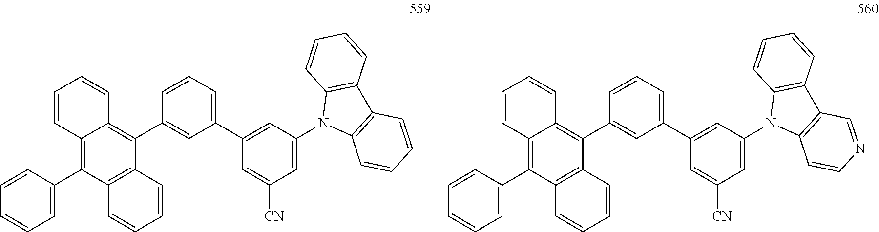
C12=C(C3=CC=CC=C3)C3=C(C(C4=CC(C5=CC(N6C7=C(C8=C6C=CC=C8)C=CC=C7)=CC([CN])=C5)=CC=C4)=C1C=CC=C2)C=CC=C3.C12=C(C3=CC=CC=C3)C3=C(C(C4=CC(C5=CC(N6C7=C(C8=C6C=CC=C8)C=NC=C7)=CC([CN])=C5)=CC=C4)=C1C=CC=C2)C=CC=C3
